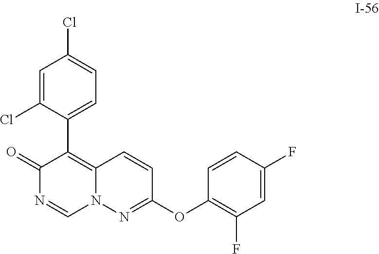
C1(OC2=NN3C(=C(C4=CC=C(Cl)C=C4Cl)C(=O)N=C3)C=C2)=C(F)C=C(F)C=C1
